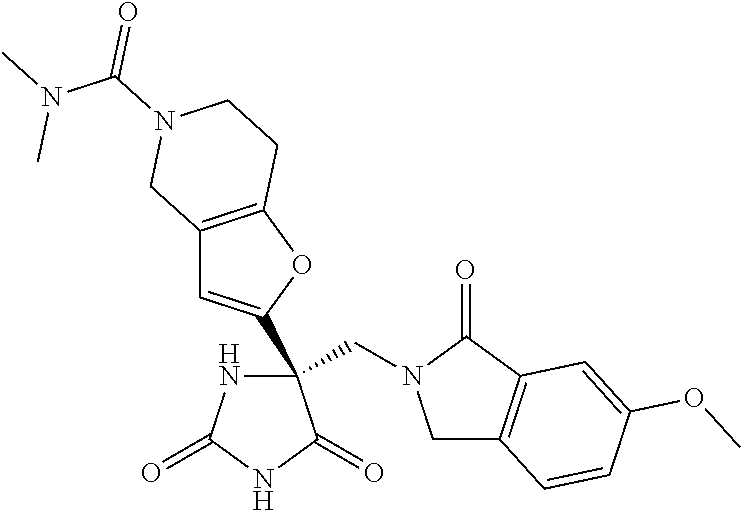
C(C1(C2=CC3=C(O2)CCN(C(N(C)C)=O)C3)NC(=O)NC1=O)N1CC2=C(C1=O)C=C(OC)C=C2
